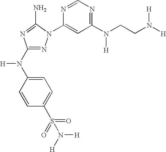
N1=C(N(C2=CC=C(S(=O)(=O)N([H])[H])C=C2)[H])N=C(N)N1C1=CC(N(CCN([H])[H])[H])=NC=N1
